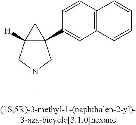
C12([H])C(C3=CC4=C(C=C3)C=CC=C4)(C1)CN(C)C2
